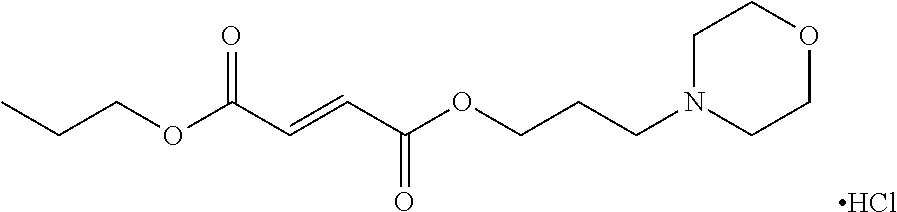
N1(CCCOC(C=CC(OCCC)=O)=O)CCOCC1.Cl
